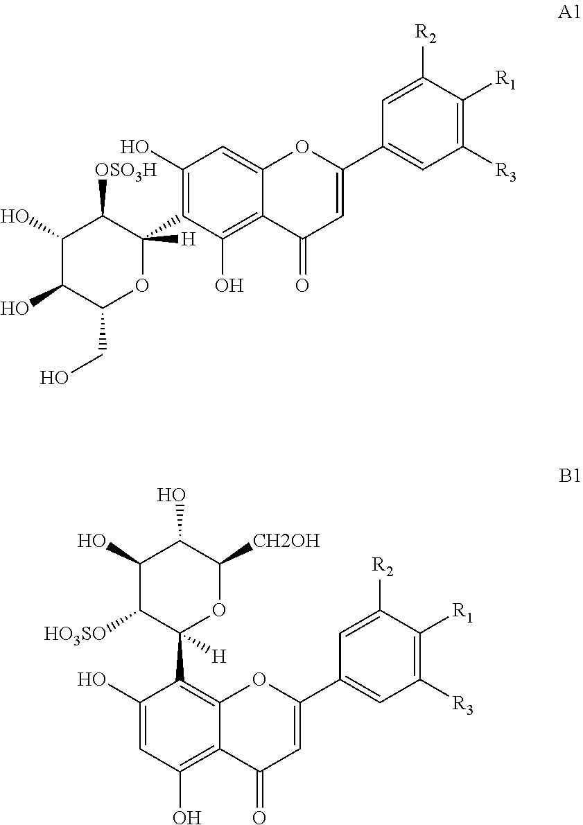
C1(O)=C(C2([H])OC(CO)C(O)C(O)C2[OSO3H])C(O)=C2C(=C1)OC(C1=CC([R3])=C([R1])C([R2])=C1)=CC2=O.C1(O)=CC(O)=C2C(=C1C1([H])OC([CH2OH])C(O)C(O)C1[HO3SO])OC(C1=CC([R3])=C([R1])C([R2])=C1)=CC2=O
